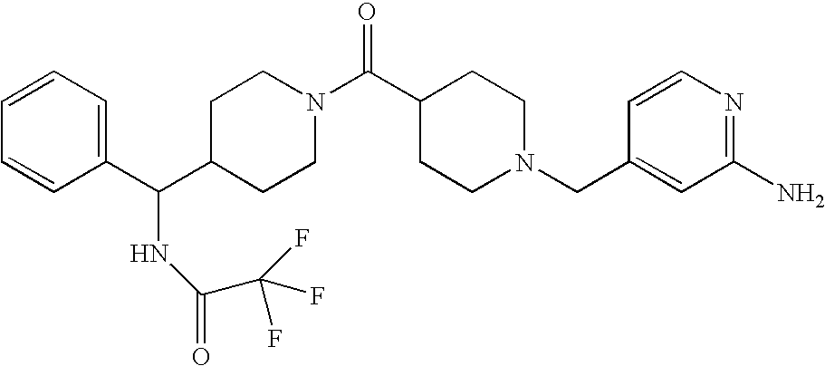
C1=CC=C(C(C2CCN(C(C3CCN(CC4=CC(N)=NC=C4)CC3)=O)CC2)NC(C(F)(F)F)=O)C=C1
